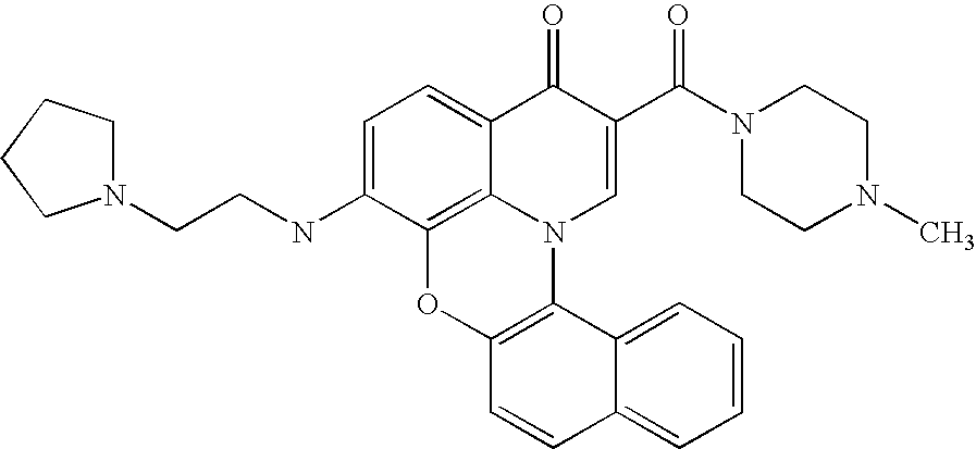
C12=C3C(=CC=C1NCCN1CCCC1)C(=O)C(C(N1CCN(C)CC1)=O)=CN3C1=C(O2)C=CC2=CC=CC=C12
